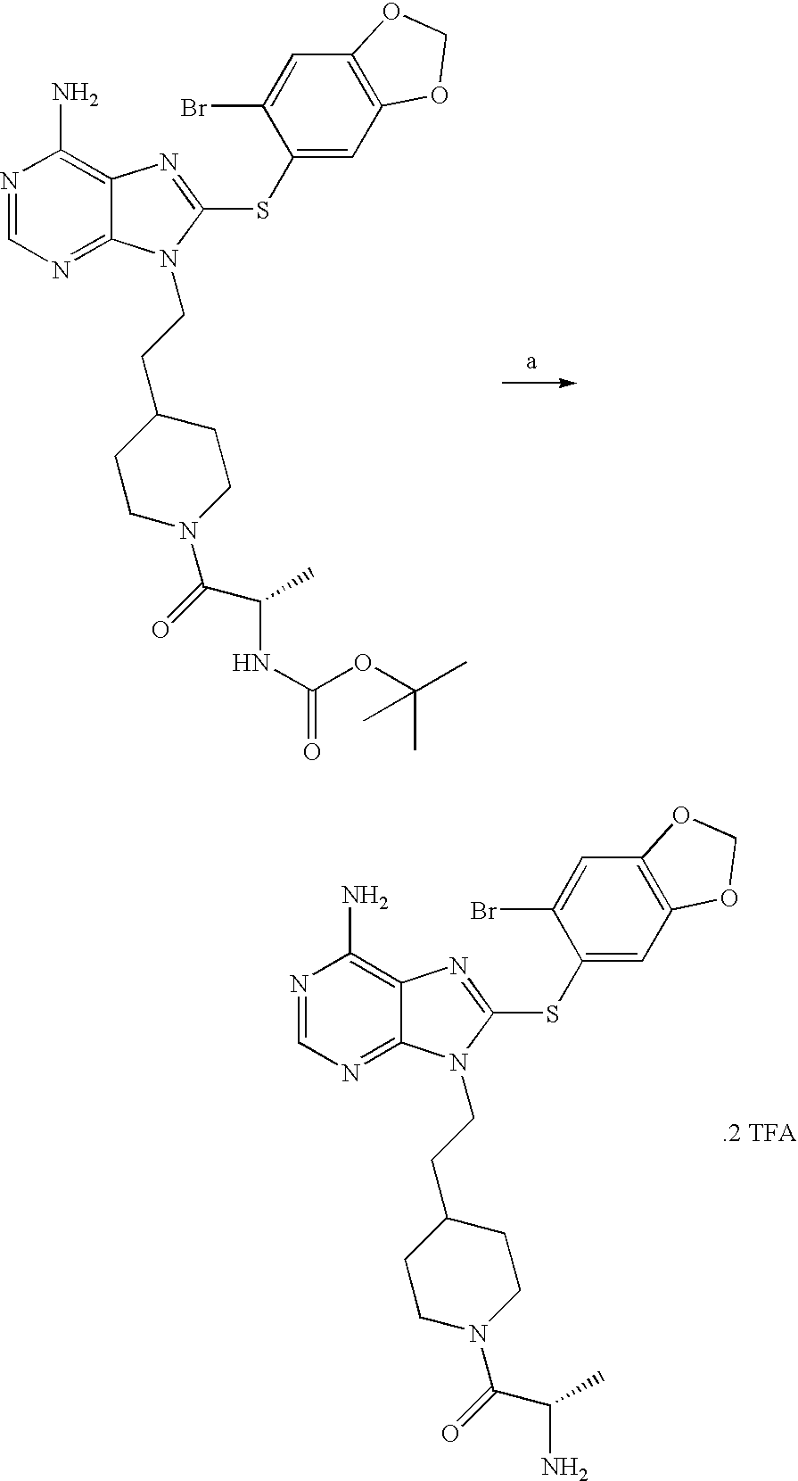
C1CN(C(=O)C(C)NC(OC(C)(C)C)=O)CCC1CCN1C2=NC=NC(N)=C2N=C1SC1=CC2=C(C=C1Br)OCO2.C1CN(C(=O)C(C)N)CCC1CCN1C2=NC=NC(N)=C2N=C1SC1=CC2=C(C=C1Br)OCO2.[.2 TFA]
